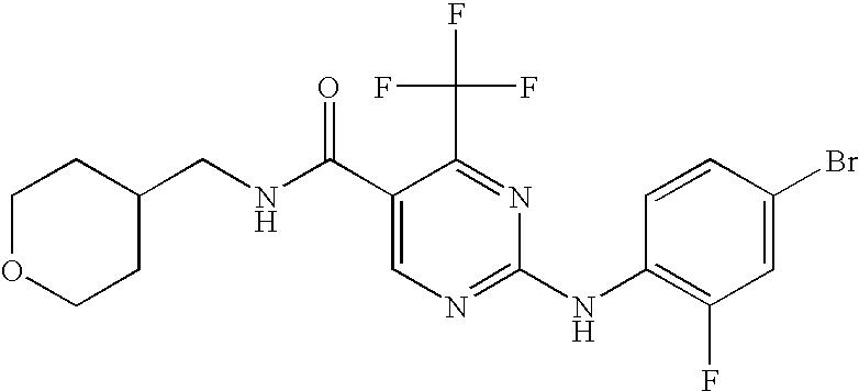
C1(CNC(C2=CN=C(NC3=C(F)C=C(Br)C=C3)N=C2C(F)(F)F)=O)CCOCC1
